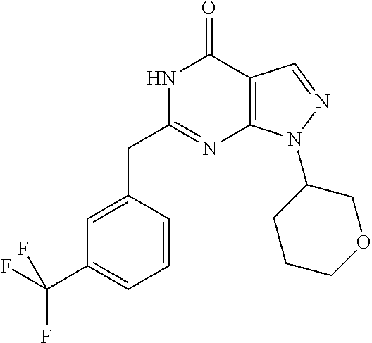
N1C(CC2=CC(C(F)(F)F)=CC=C2)=NC2=C(C1=O)C=NN2C1CCCOC1
